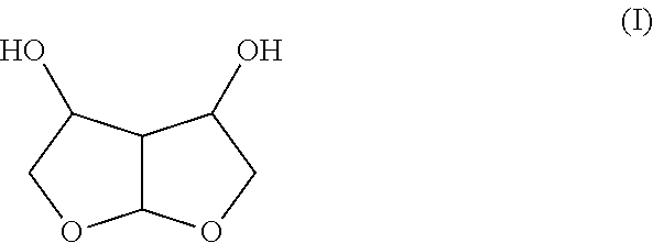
C12C(C(O)CO1)C(O)CO2
